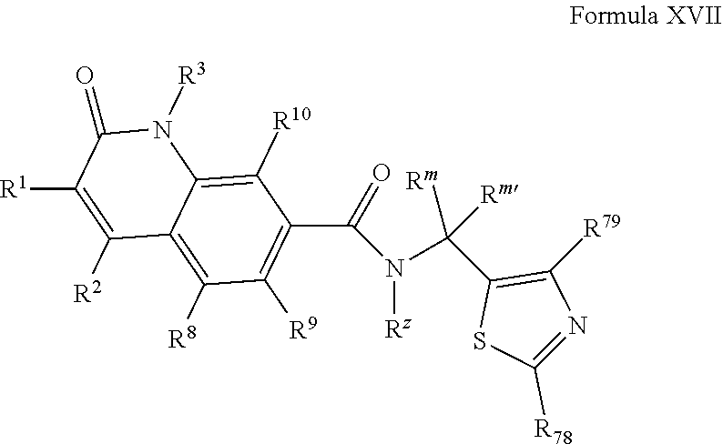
C12=C([R8])C([R9])=C(C(=O)N([Rz])C(C3=C([R79])N=C([R78])S3)([Rm])[Rm])C([R10])=C1N([R3])C(=O)C([R1])=C2[R2]
